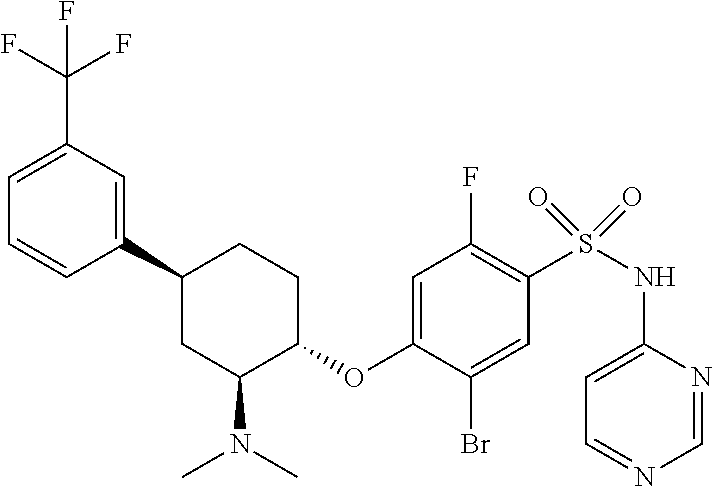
C1(C2CC(N(C)C)C(OC3=CC(F)=C(S(NC4=CC=NC=N4)(=O)=O)C=C3Br)CC2)=CC(C(F)(F)F)=CC=C1
